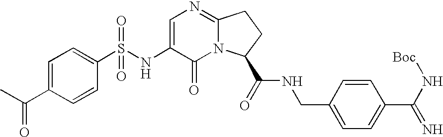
C1(S(NC2=CN=C3N(C2=O)C(C(=O)NCC2=CC=C(C(N[Boc])=N)C=C2)CC3)(=O)=O)=CC=C(C(C)=O)C=C1
